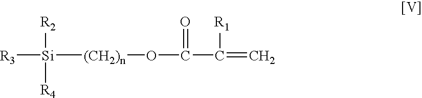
[R3][Si]([R2])([R4])[(CH2)n]OC(=O)C([R1])=C
